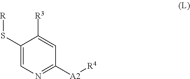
C1(S[R])=CN=C([A2][R4])C=C1[R3]
